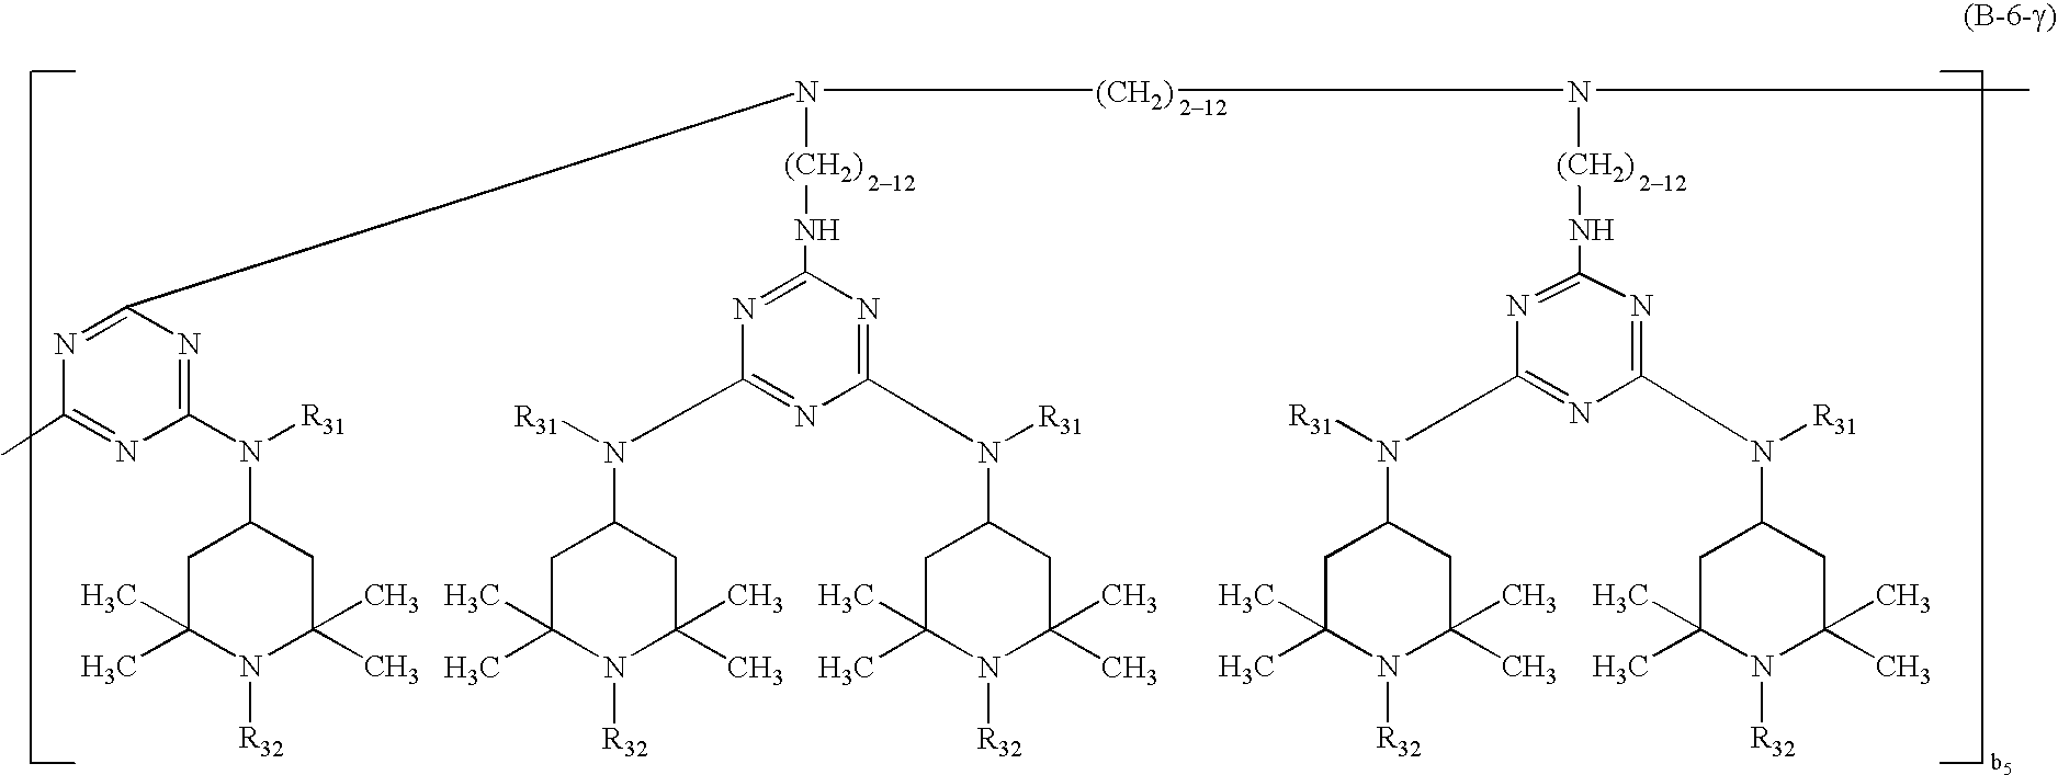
N1=C(N([(CH2)]NC2=NC(N(C3CC(C)(C)N([R32])C(C)(C)C3)[R31])=NC(N([R31])C3CC(C)(C)N([R32])C(C)(C)C3)=N2)[(CH2)]N([(CH2)]NC2=NC(N(C3CC(C)(C)N([R32])C(C)(C)C3)[R31])=NC(N([R31])C3CC(C)(C)N([R32])C(C)(C)C3)=N2)C)N=C(N([R31])C2CC(C)(C)N([R32])C(C)(C)C2)N=C1C
